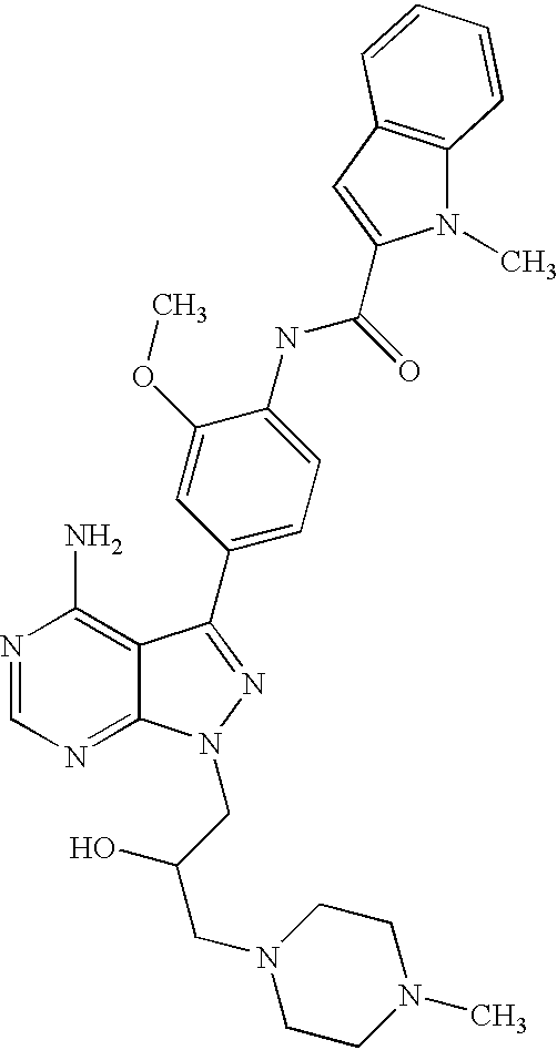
N1=CN=C2C(=C1N)C(C1=CC=C(NC(=O)C3=CC4=C(N3C)C=CC=C4)C(OC)=C1)=NN2CC(CN1CCN(C)CC1)O
